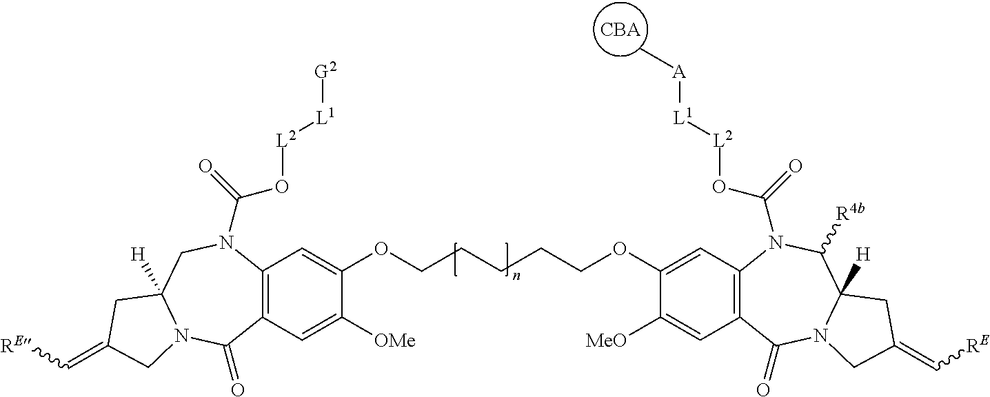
[CBA].C12=C(C=C([OMe])C(OCCCCCOC3=CC4=C(C=C3[MeO])C(=O)N3C([H])(C([R4b])N4C(=O)O[L2][L1][A]C)CC(=C[RE])C3)=C1)C(=O)N1C([H])(CN2C(=O)O[L2][L1][G2])CC(=C[RE])C1
